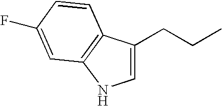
C1=C(CCC)C2=C(N1)C=C(F)C=C2
